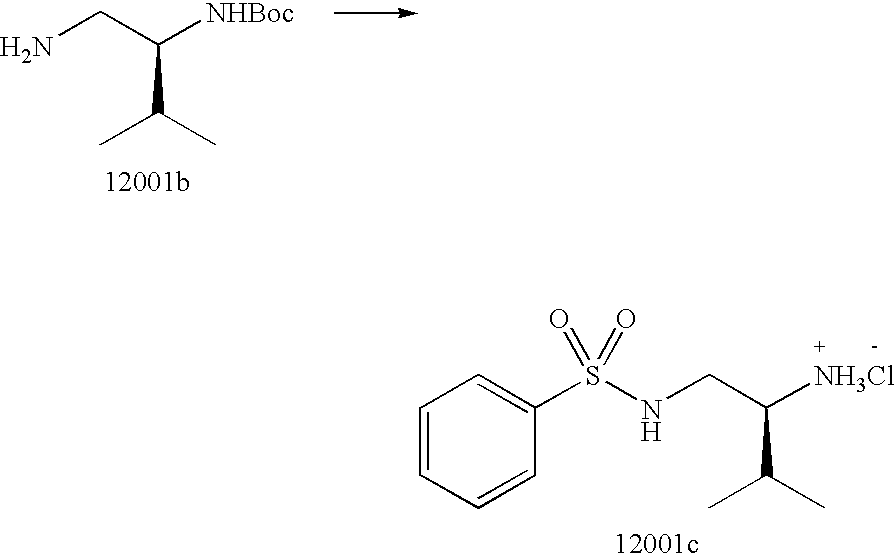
C1=CC=CC(S(NCC(C(C)C)[NH3Cl])(=O)=O)=C1.NCC([NHBoc])C(C)C
